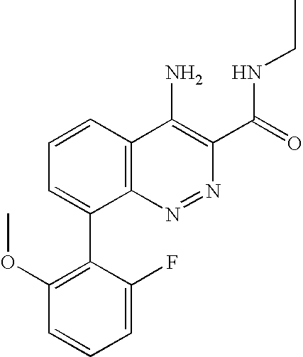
C1=C(F)C(C2=CC=CC3=C2N=NC(C(=O)NCC)=C3N)=C(OC)C=C1
